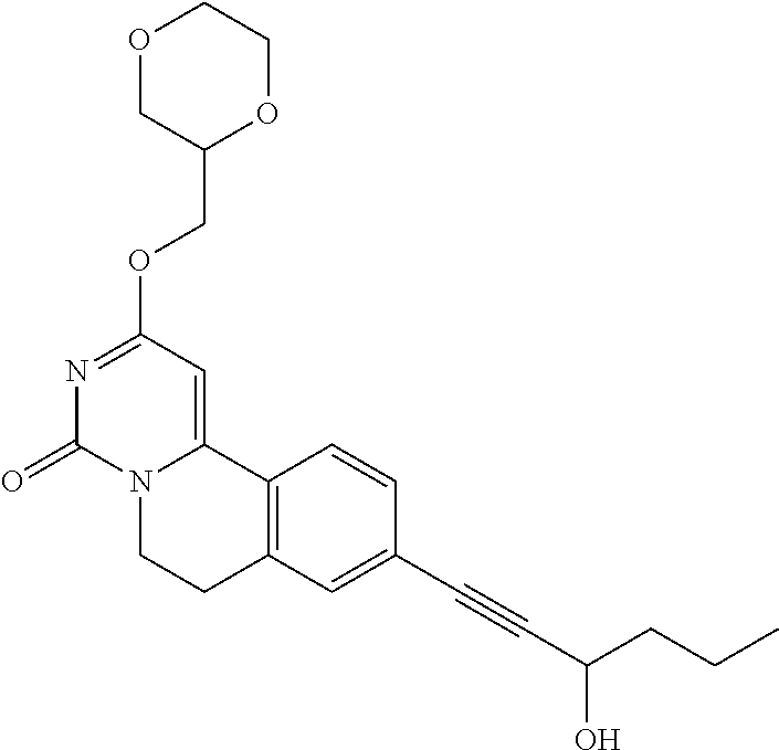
O1CC(COC2=NC(=O)N3C(=C2)C2=C(CC3)C=C(C#CC(CCC)O)C=C2)OCC1
